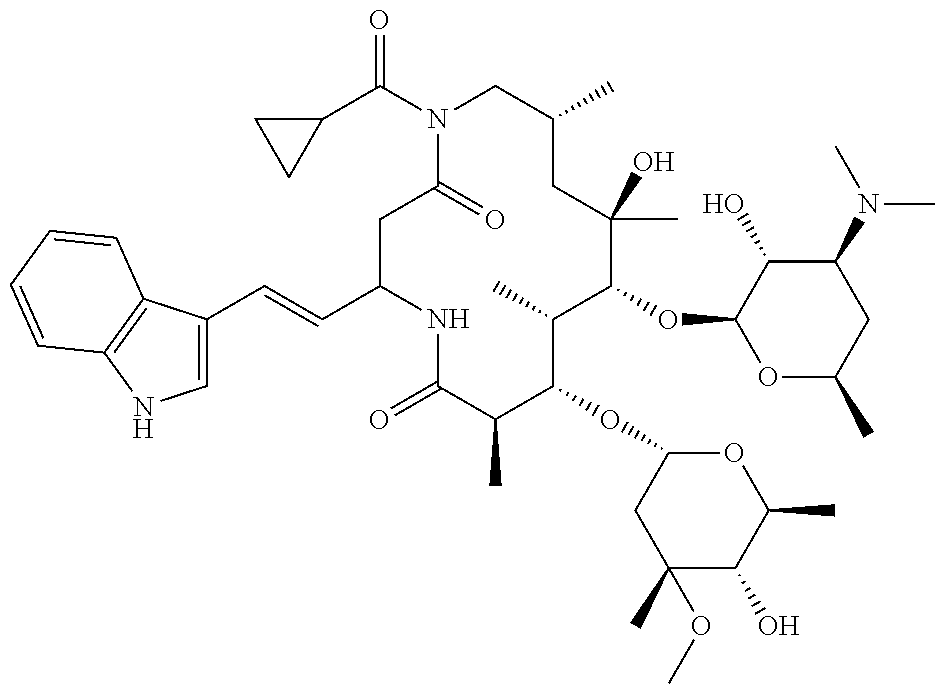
C1C(C=CC2=CNC3=C2C=CC=C3)NC(=O)C(C)C(OC2CC(C)(OC)C(O)C(C)O2)C(C)C(OC2OC(C)CC(N(C)C)C2O)C(C)(O)CC(C)CN(C(C2CC2)=O)C1=O
